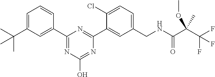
C1=C(C(C)(C)C)C=C(C2=NC(O)=NC(C3=CC(CNC(C(OC)(C)C(F)(F)F)=O)=CC=C3Cl)=N2)C=C1
